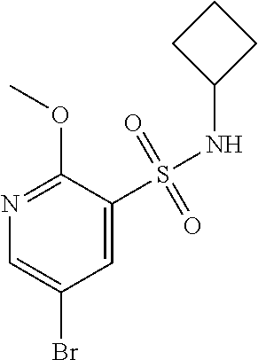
C1=C(S(NC2CCC2)(=O)=O)C(OC)=NC=C1Br
